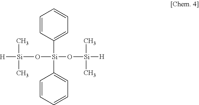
C1=CC([Si](C2=CC=CC=C2)(O[Si](C)(C)[H])O[Si](C)(C)[H])=CC=C1
